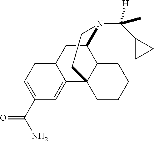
C1(C(N)=O)=CC=C2C(=C1)C13C(C(C2)N(C([H])(C2CC2)C)CC1)CCCC3
